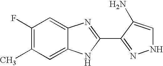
C1(F)=C(C)C=C2C(=C1)N=C(C1=NNC=C1N)N2
